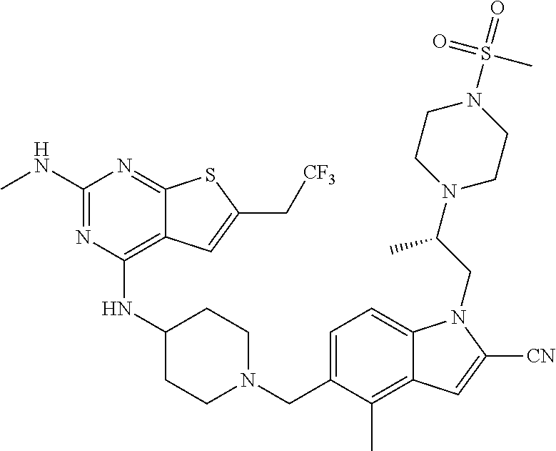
C1(NC)=NC(NC2CCN(CC3=CC=C4C(=C3C)C=C([CN])N4CC(N3CCN(S(=O)(C)=O)CC3)C)CC2)=C2C(=N1)SC(C[CF3])=C2
